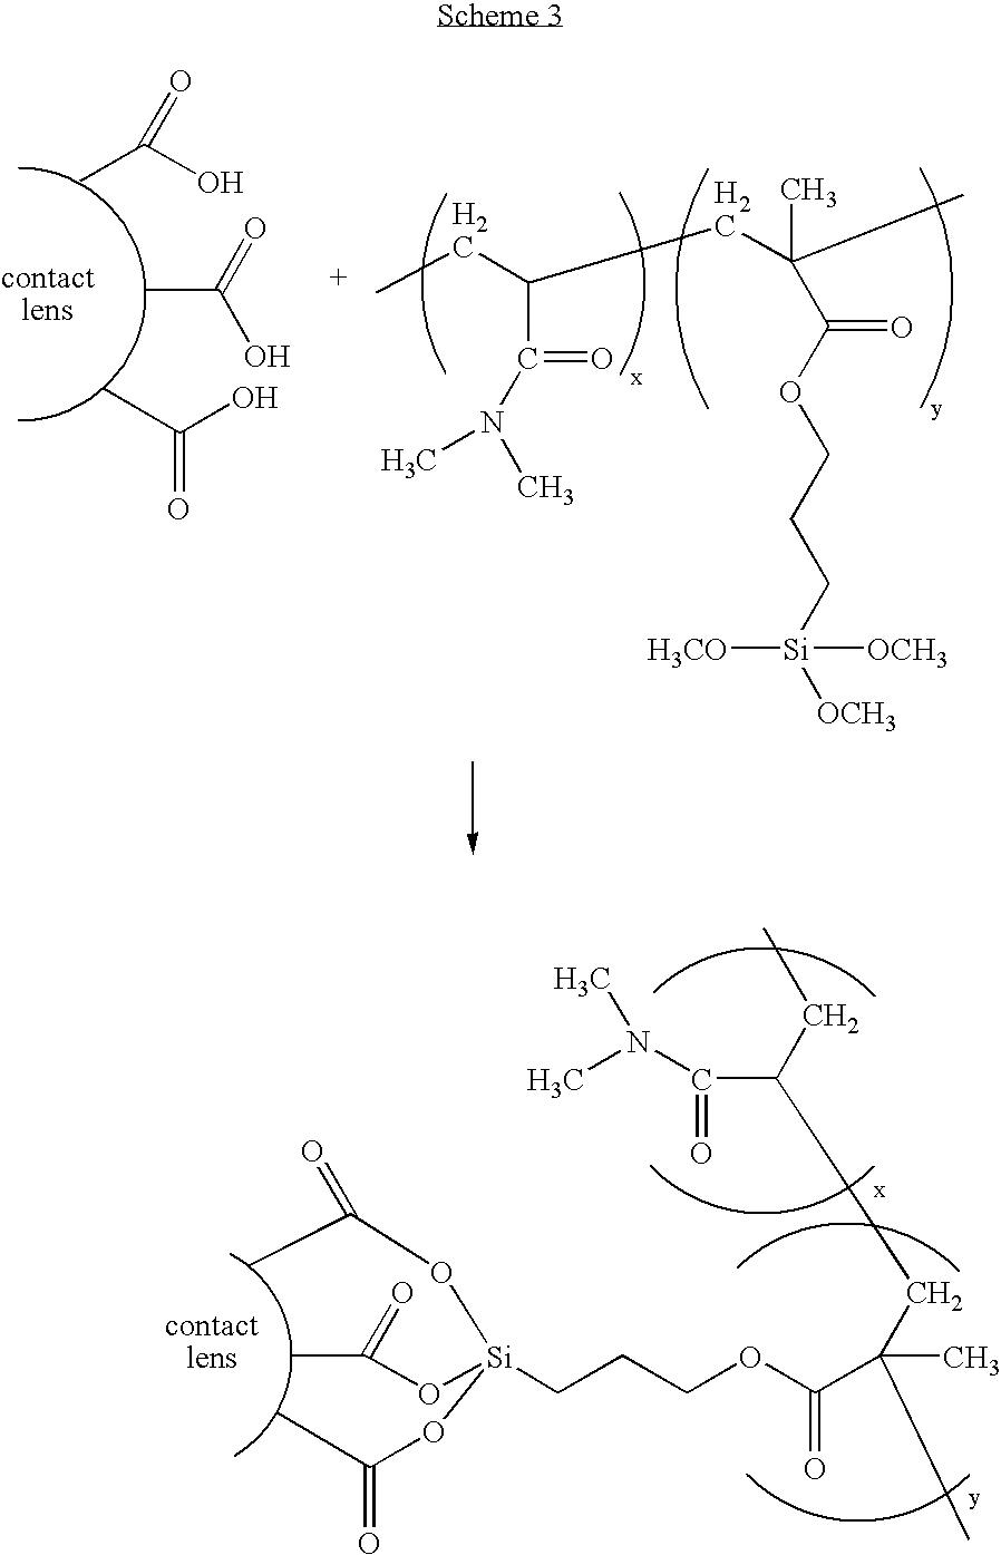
CCC(CC(C)(C)C(OCCC[Si]([OCH3])([H3CO])[OCH3])=O)C(=O)N(C)C.CC(O)=O.CC(O)=O.CC(O)=O.C(CCOC(C(CC(CC)C(N(C)C)=O)(C)C)=O)[Si](OC(C)=O)(OC(C)=O)OC(C)=O
